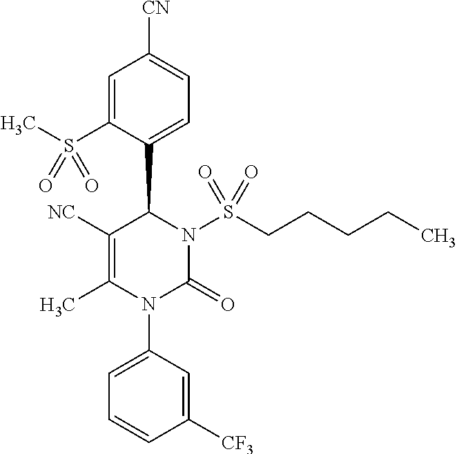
C1([NC])=C(C)N(C2=CC=CC([CF3])=C2)C(=O)N(S(CCCCC)(=O)=O)C1C1=CC=C([CN])C=C1S(C)(=O)=O
